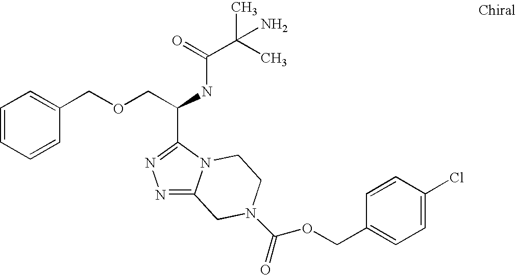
N1=C2N(C(C(COCC3=CC=CC=C3)NC(C(C)(C)N)=O)=N1)CCN(C(=O)OCC1=CC=C(Cl)C=C1)C2
